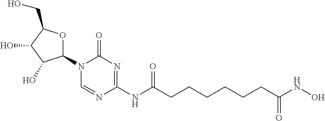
N1(C2OC(CO)C(O)C2O)C=NC(NC(CCCCCCC(NO)=O)=O)=NC1=O
